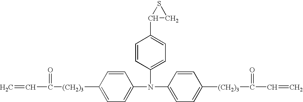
C1=C([(CH2)3]C(C=C)=O)C=CC(N(C2=CC=C(C3CS3)C=C2)C2=CC=C([(CH2)3]C(C=C)=O)C=C2)=C1
